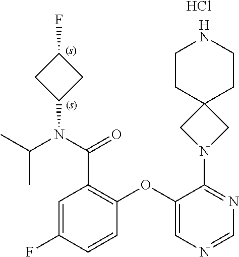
C1=C(F)C=CC(OC2=CN=CN=C2N2CC3(C2)CCNCC3)=C1C(N(C(C)C)C1CC(F)C1)=O.Cl
